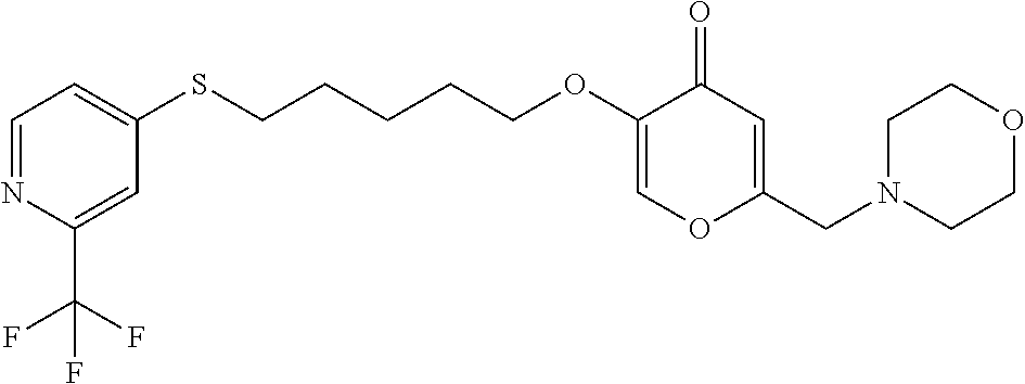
C1=NC(C(F)(F)F)=CC(SCCCCCOC2=COC(CN3CCOCC3)=CC2=O)=C1
